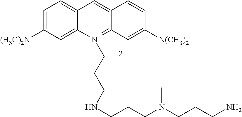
C1=C([(H3C)2N])C=C2C(=C1)C=C1C(=[N+]2CCCNCCCN(CCCN)C)C=C([N(CH3)2])C=C1.[2I-]
